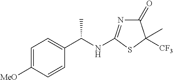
C1=C([MeO])C=CC(C(NC2=NC(=O)C([CF3])(C)S2)C)=C1
